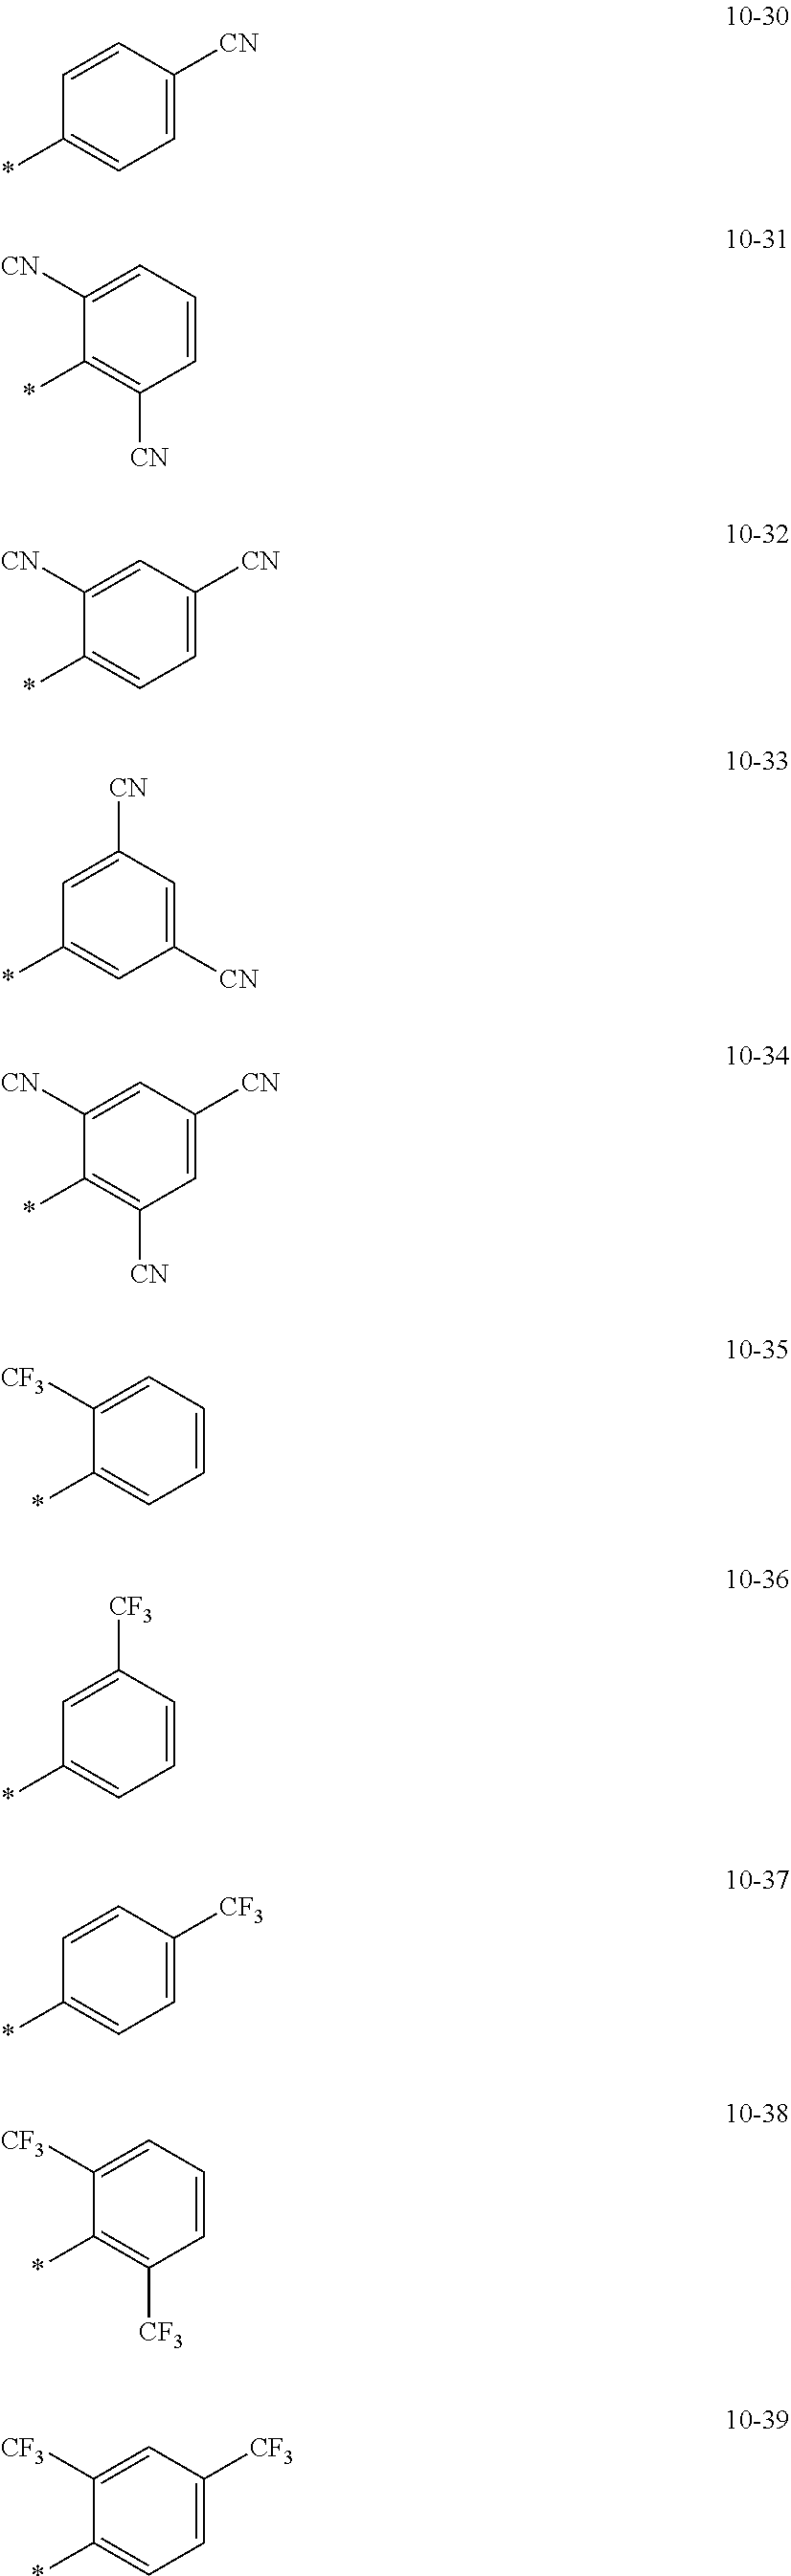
C1=CC([CN])=CC=C1*.C1([CN])=CC=CC([CN])=C1*.C1([CN])=CC([CN])=CC=C1*.C1=C([CN])C=C([CN])C=C1*.C1([CN])=CC([CN])=CC([CN])=C1*.C1([CF3])=CC=CC=C1*.C1=C([CF3])C=CC=C1*.C1=CC([CF3])=CC=C1*.C1([CF3])=CC=CC([CF3])=C1*.C1([CF3])=CC([CF3])=CC=C1*
